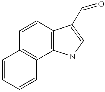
C1=CC=CC2=C1C=CC1=C2NC=C1C=O
